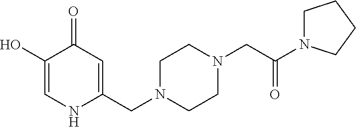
C1(O)=CNC(CN2CCN(CC(=O)N3CCCC3)CC2)=CC1=O
